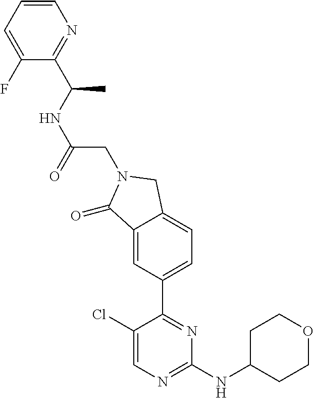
C1(Cl)=CN=C(NC2CCOCC2)N=C1C1=CC=C2C(=C1)C(=O)N(CC(NC(C)C1=NC=CC=C1F)=O)C2
